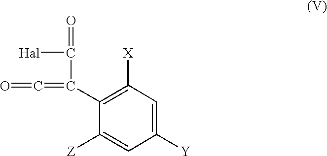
O=C=C(C(=O)[Hal])C1=C([X])C=C([Y])C=C1[Z]
